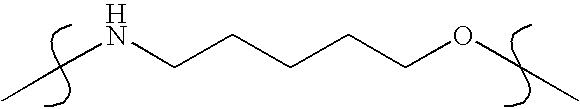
CCNCCCCCOCC
